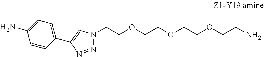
N1=NC(C2=CC=C(N)C=C2)=CN1CCOCCOCCOCCN
